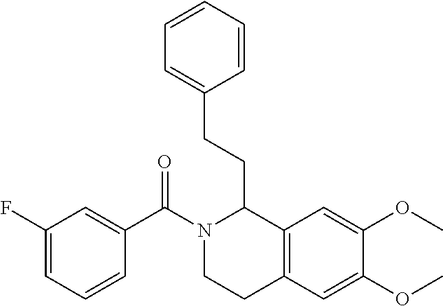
C1(C(N2CCC3=C(C2CCC2=CC=CC=C2)C=C(OC)C(OC)=C3)=O)=CC(F)=CC=C1
